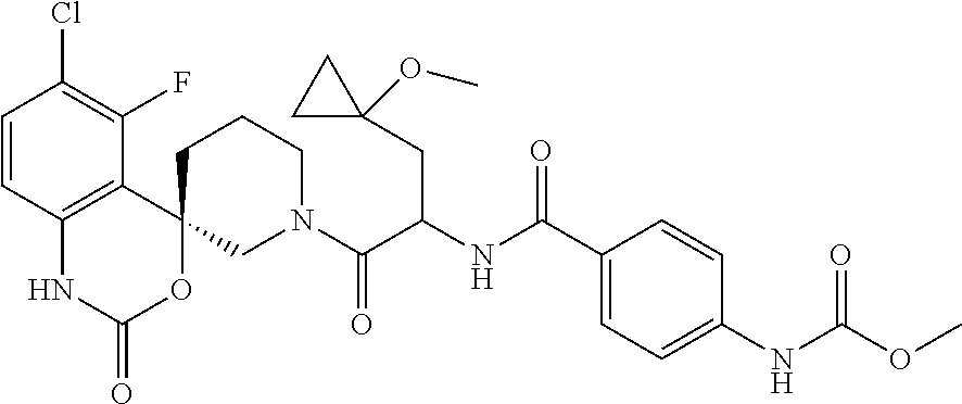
C1=CC2=C(C(F)=C1Cl)C1(OC(=O)N2)CN(C(C(NC(C2=CC=C(NC(OC)=O)C=C2)=O)CC2(OC)CC2)=O)CCC1
